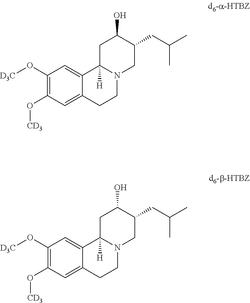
C1(O[D3C])=C(O[CD3])C=C2C(=C1)C1([H])N(CC2)CC(CC(C)C)C(O)C1.C1(O[D3C])=C(O[CD3])C=C2C(=C1)C1([H])N(CC2)CC(CC(C)C)C(O)C1
